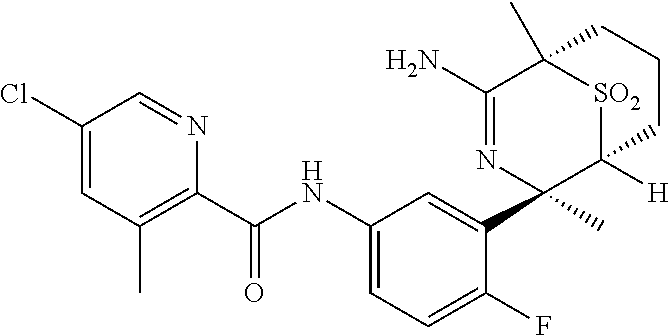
C1(Cl)=CC(C)=C(C(NC2=CC=C(F)C(C3(C)N=C(N)C4(C)[SO2]C3([H])CCC4)=C2)=O)N=C1
